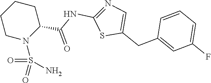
S1C(CC2=CC(F)=CC=C2)=CN=C1NC(C1CCCCN1S(=O)(N)=O)=O
